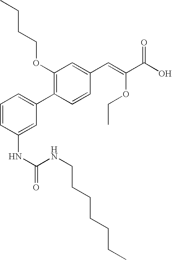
C1=CC(NC(NCCCCCCC)=O)=CC(C2=C(OCCCC)C=C(C=C(C(O)=O)OCC)C=C2)=C1
